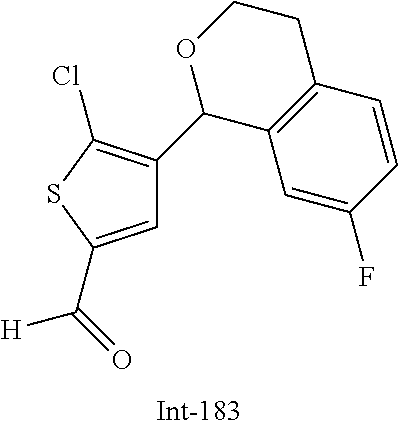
C1=C(C(=O)[H])SC(Cl)=C1C1C2=C(CCO1)C=CC(F)=C2
